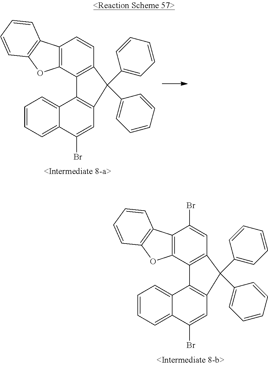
C12=C(C3=C(C=C1Br)C(C1=CC=CC=C1)(C1=CC=CC=C1)C1=C3C3=CC=CC=C3C(Br)=C1)OC1=C2C=CC=C1.C12=C(C3=C(C=C1)C(C1=CC=CC=C1)(C1=CC=CC=C1)C1=C3C3=CC=CC=C3C(Br)=C1)OC1=C2C=CC=C1
